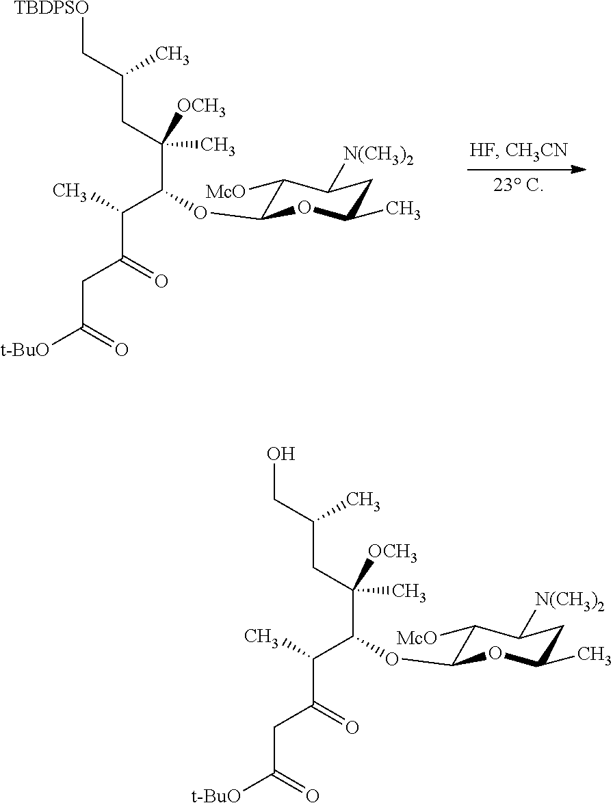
[TBDPSO]CC(CC(C(C(C)C(=O)CC([t-BuO])=O)OC1C([McO])C([N(CH3)2])CC(C)O1)(C)[OCH3])C.OCC(CC(C(C(C)C(=O)CC([t-BuO])=O)OC1C([McO])C([N(CH3)2])CC(C)O1)(C)[OCH3])C
